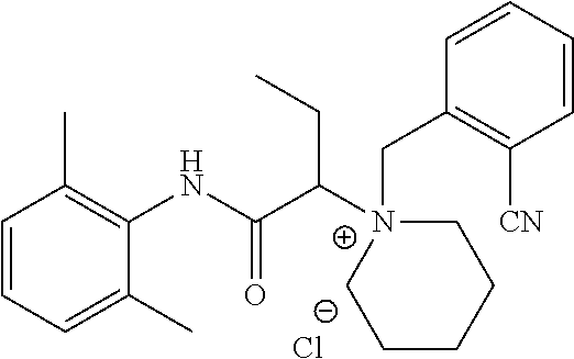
C1=CC=C(C)C(NC(C([N+]2(CC3=C([CN])C=CC=C3)CCCCC2)CC)=O)=C1C.[Cl-]
